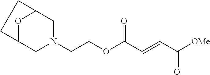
C(COC(C=CC([OMe])=O)=O)N1CC2OC(C1)CC2
